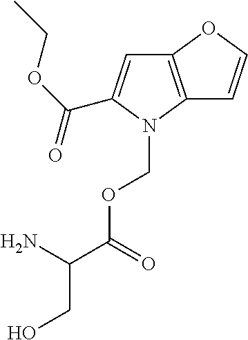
C12=C(N(COC(C(N)CO)=O)C(C(OCC)=O)=C1)C=CO2
